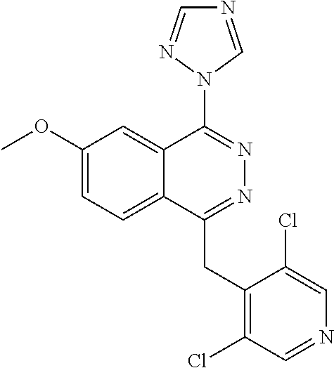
C1=NN(C2=NN=C(CC3=C(Cl)C=NC=C3Cl)C3=CC=C(OC)C=C23)C=N1
